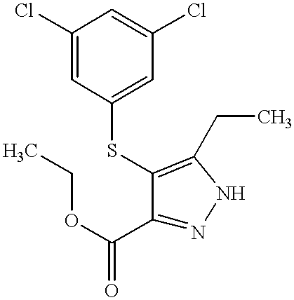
C1(C(OCC)=O)=NNC(CC)=C1SC1=CC(Cl)=CC(Cl)=C1
